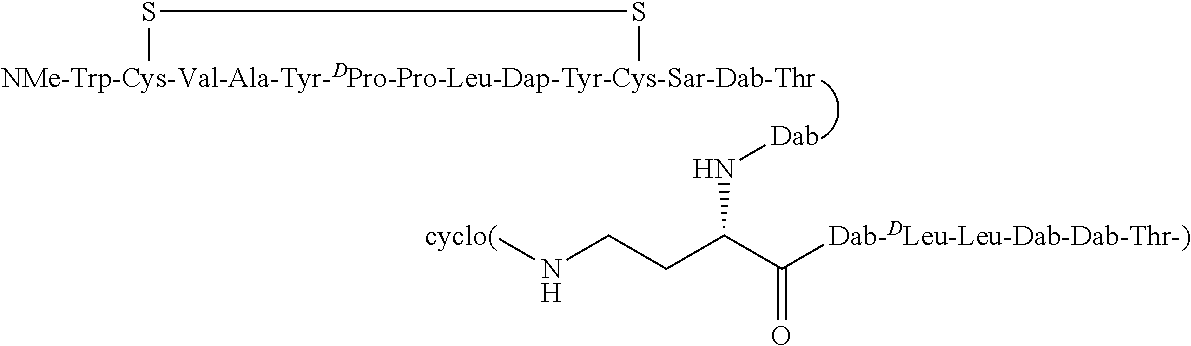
[NMe-Trp-Cys-Val-Ala-Tyr-DPro-Pro-Leu-Dap-Tyr-Cys-Sar-Dab-Thr]1SS1.[Dab]NC(CCN[cyclo(])C([Dab-DLeu-Leu-Dab-Dab-Thr-)])=O
